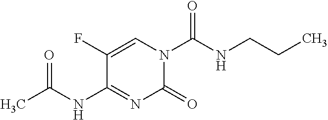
C1=C(F)C(NC(C)=O)=NC(=O)N1C(NCCC)=O
